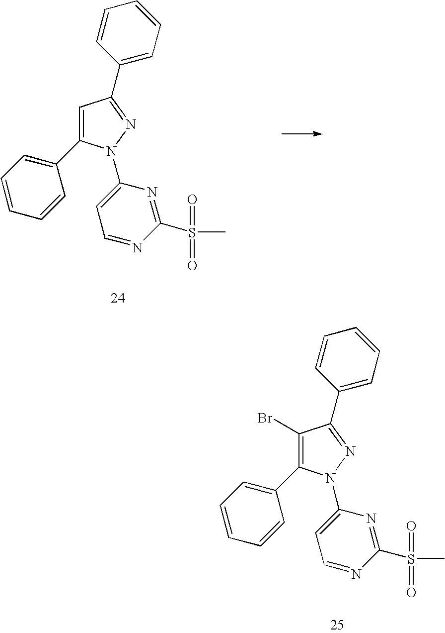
C1(Br)=C(C2=CC=CC=C2)N(C2=CC=NC(S(C)(=O)=O)=N2)N=C1C1=CC=CC=C1.C1=C(C2=CC=CC=C2)N(C2=CC=NC(S(C)(=O)=O)=N2)N=C1C1=CC=CC=C1
